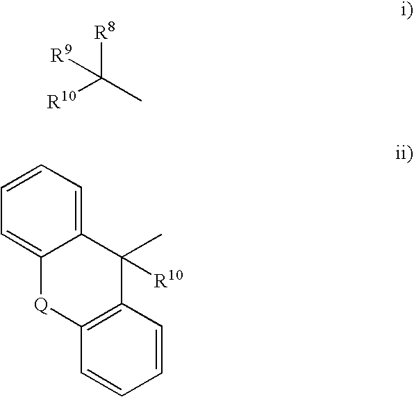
[R8]C([R9])(C)[R10].C1=CC=C2C(=C1)[Q]C1=C(C2(C)[R10])C=CC=C1
